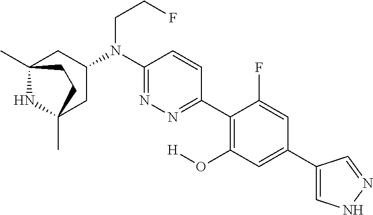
C12(C)NC(C)(CC(N(C3=NN=C(C4=C(O[H])C=C(C5=CNN=C5)C=C4F)C=C3)CCF)C1)CC2
